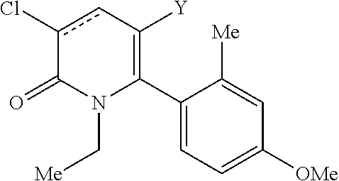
C1(C2=C([Y])cc(Cl)C(=O)N2C[Me])=CC=C([OMe])C=C1[Me]
